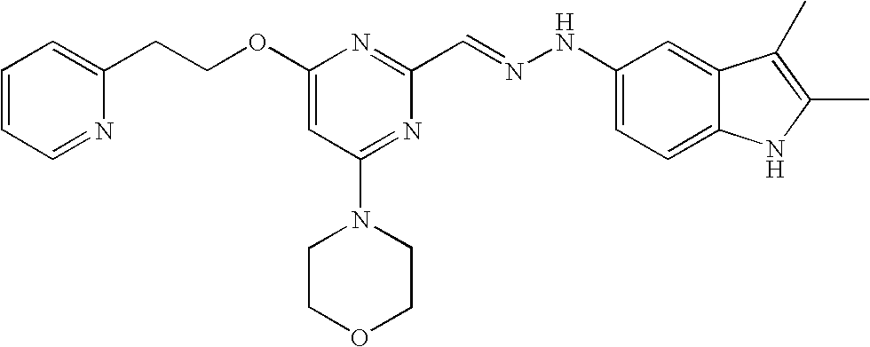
C(COC1=CC(N2CCOCC2)=NC(C=NNC2=CC=C3C(=C2)C(C)=C(C)N3)=N1)C1=CC=CC=N1
